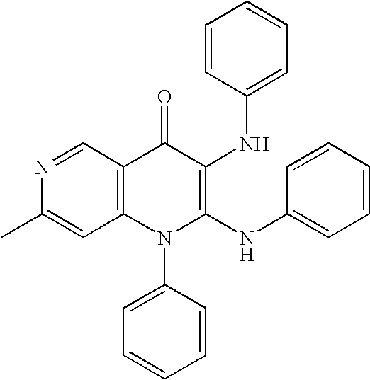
N1=CC2=C(C=C1C)N(C1=CC=CC=C1)C(NC1=CC=CC=C1)=C(NC1=CC=CC=C1)C2=O
